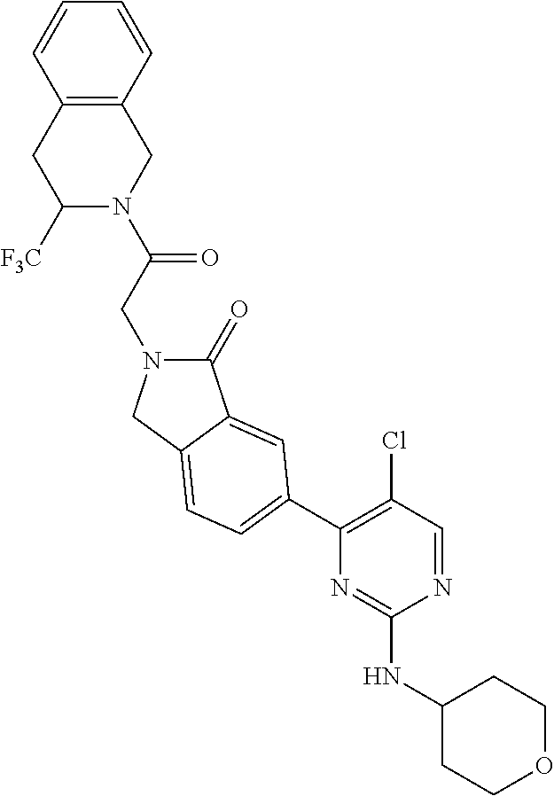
N1(C(CN2C(=O)C3=CC(C4=C(Cl)C=NC(NC5CCOCC5)=N4)=CC=C3C2)=O)CC2=C(CC1[F3C])C=CC=C2
